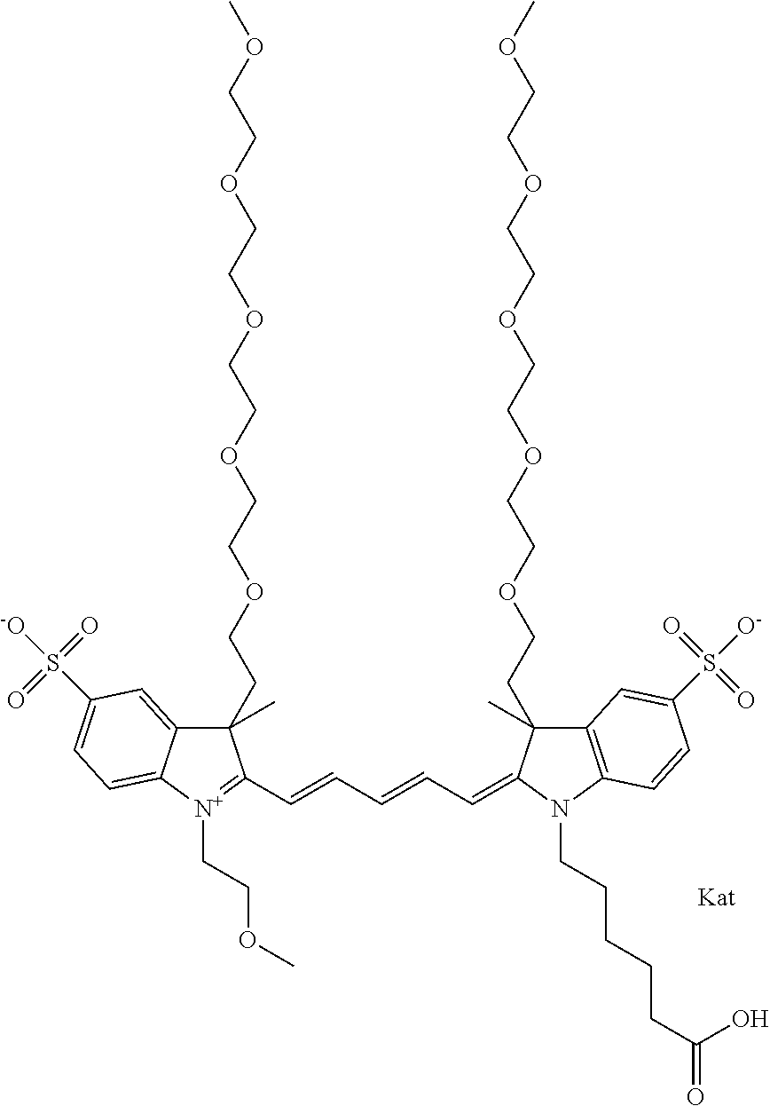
C12=CC(S([-O])(=O)=O)=CC=C1[N+](CCOC)=C(C=CC=CC=C1N(CCCCCC(=O)O)C3=C(C=C(S([O-])(=O)=O)C=C3)C1(CCOCCOCCOCCOCCOC)C)C2(CCOCCOCCOCCOCCOC)C
